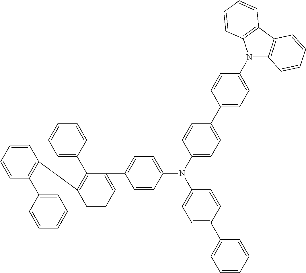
C1=CC=CC2=C1C1(C3=C2C=CC=C3)C2=C(C=CC=C2)C2=C1C=CC=C2C1=CC=C(N(C2=CC=C(C3=CC=C(N4C5=C(C6=C4C=CC=C6)C=CC=C5)C=C3)C=C2)C2=CC=C(C3=CC=CC=C3)C=C2)C=C1
